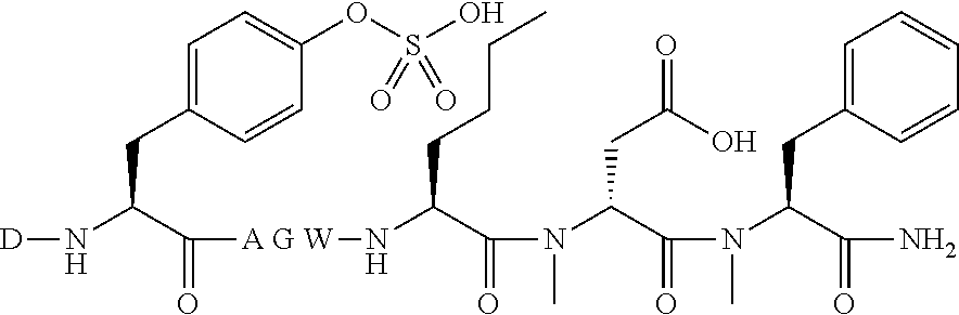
C1=C(CC(N[D])C([A G W]NC(C(N(C)C(C(N(C)C(C(N)=O)CC2=CC=CC=C2)=O)CC(=O)O)=O)CCCC)=O)C=CC(OS(O)(=O)=O)=C1
